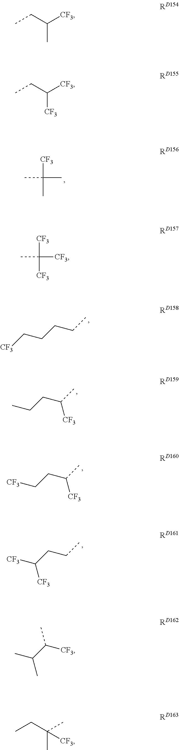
[CF3]C(C)(C)C.[CF3]CCCCC.CCCC(C)[CF3].[CF3]CCC(C)[CF3].[CF3]C(CCC)[CF3].C(C([CF3])C)C.C(C([CF3])[CF3])C.[CF3]C([CF3])([CF3])C.CC(C([CF3])C)C.C(C(C)(C)[CF3])C
